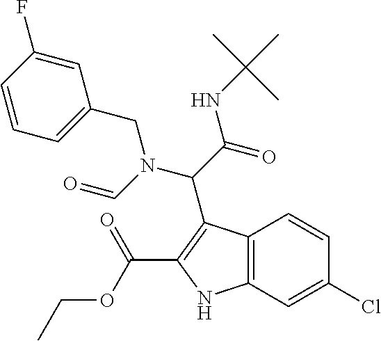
C12=C(NC(C(OCC)=O)=C1C(C(NC(C)(C)C)=O)N(CC1=CC=CC(F)=C1)C=O)C=C(Cl)C=C2
